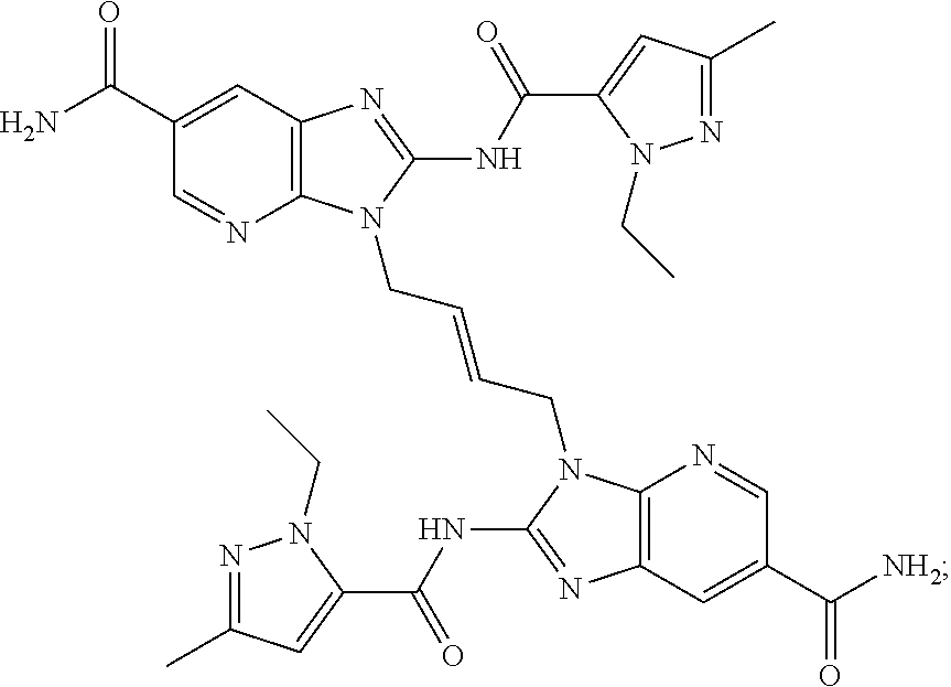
C12=C(C=C(C(N)=O)C=N1)N=C(NC(C1=CC(C)=NN1CC)=O)N2CC=CCN1C2=C(N=C1NC(C1=CC(C)=NN1CC)=O)C=C(C([NH2])=O)C=N2
